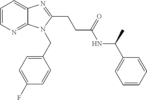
C1=CN=C2C(=C1)N=C(CCC(NC(C1=CC=CC=C1)C)=O)N2CC1=CC=C(F)C=C1
